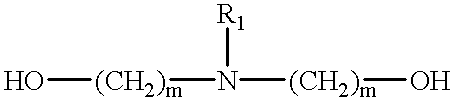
O[(CH2)m]N([(CH2)m]O)[R1]
